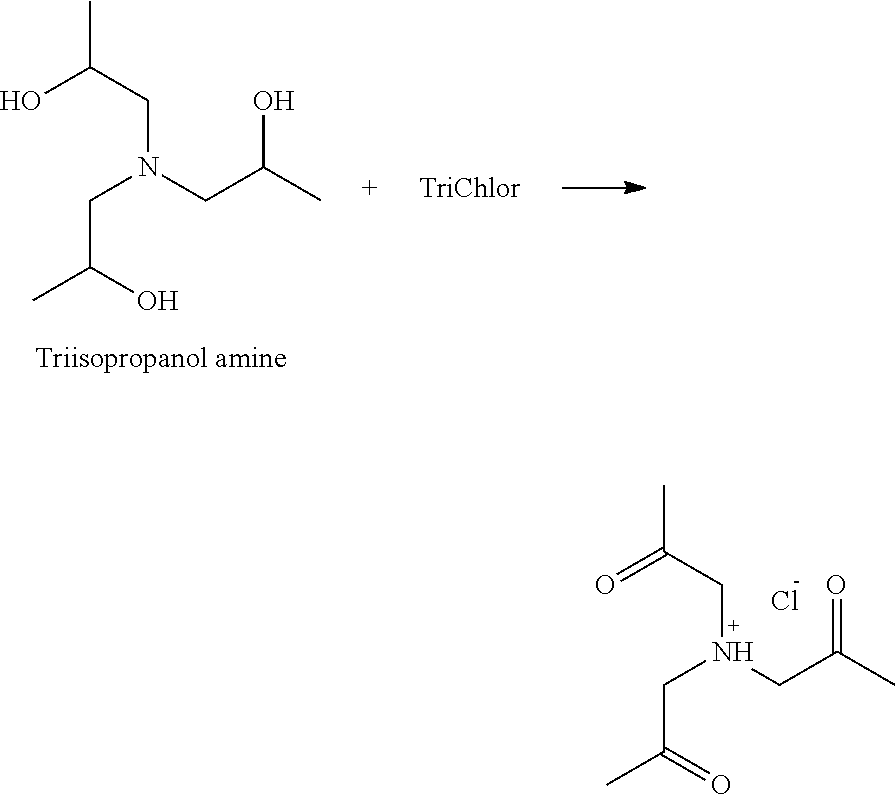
C(N(CC(C)=O)CC(=O)C)C(=O)C.Cl.C(N(CC(C)O)CC(O)C)C(O)C
